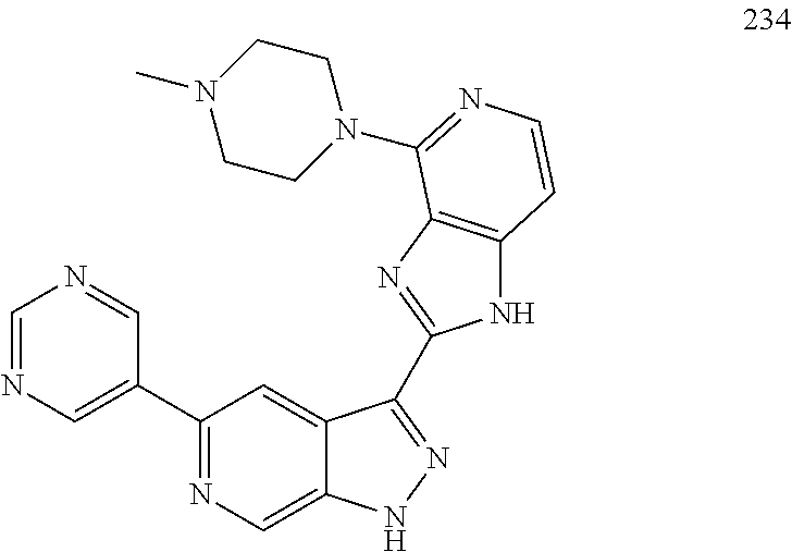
C1=NC=C(C2=NC=C3C(=C2)C(C2=NC4=C(N2)C=CN=C4N2CCN(C)CC2)=NN3)C=N1
